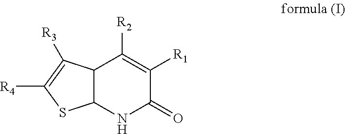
C12C(NC(=O)C([R1])=C1[R2])SC([R4])=C2[R3]
